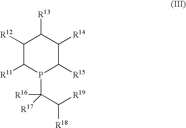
C1([R12])C([R11])P(C([R17])(C([R18])[R19])[R16])C([R15])C([R14])C1[R13]
